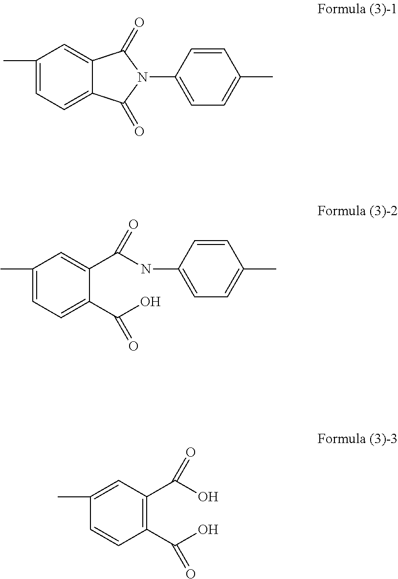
CC1=CC=C2C(=C1)C(=O)N(C1=CC=C(C)C=C1)C2=O.CC1=CC=C(C(O)=O)C(C(NC2=CC=C(C)C=C2)=O)=C1.CC1=CC(C(O)=O)=C(C(O)=O)C=C1
